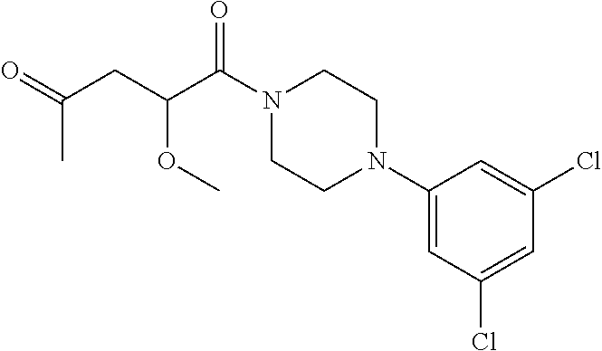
C1(N2CCN(C(C(CC(=O)C)OC)=O)CC2)=CC(Cl)=CC(Cl)=C1
